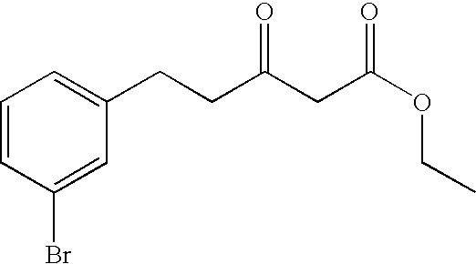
C1=CC(Br)=CC(CCC(CC(OCC)=O)=O)=C1
